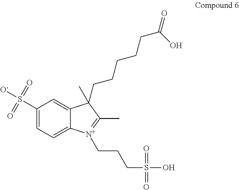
C1(S([O-])(=O)=O)=CC=C2C(=C1)C(CCCCCC(=O)O)(C)C(C)=[N+]2CCCS(O)(=O)=O
